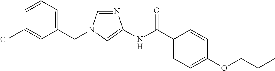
C1=NC(NC(=O)C2=CC=C(OCCC)C=C2)=CN1CC1=CC=CC(Cl)=C1
